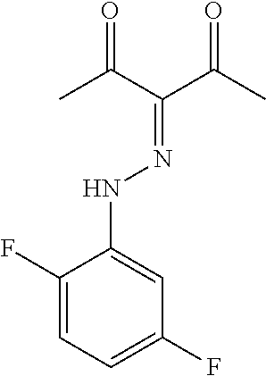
C1(F)=CC=C(F)C=C1NN=C(C(C)=O)C(C)=O
